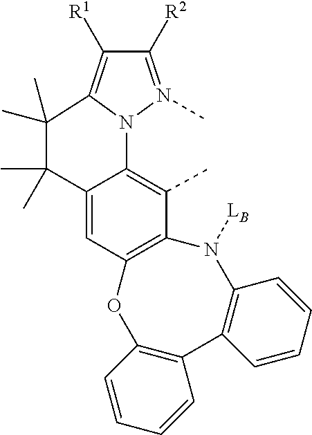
CC1=C2C(=CC3=C1N([LB])C1=C(C4=C(O3)C=CC=C4)C=CC=C1)C(C)(C)C(C)(C)C1=C([R1])C([R2])=N(C)N21
